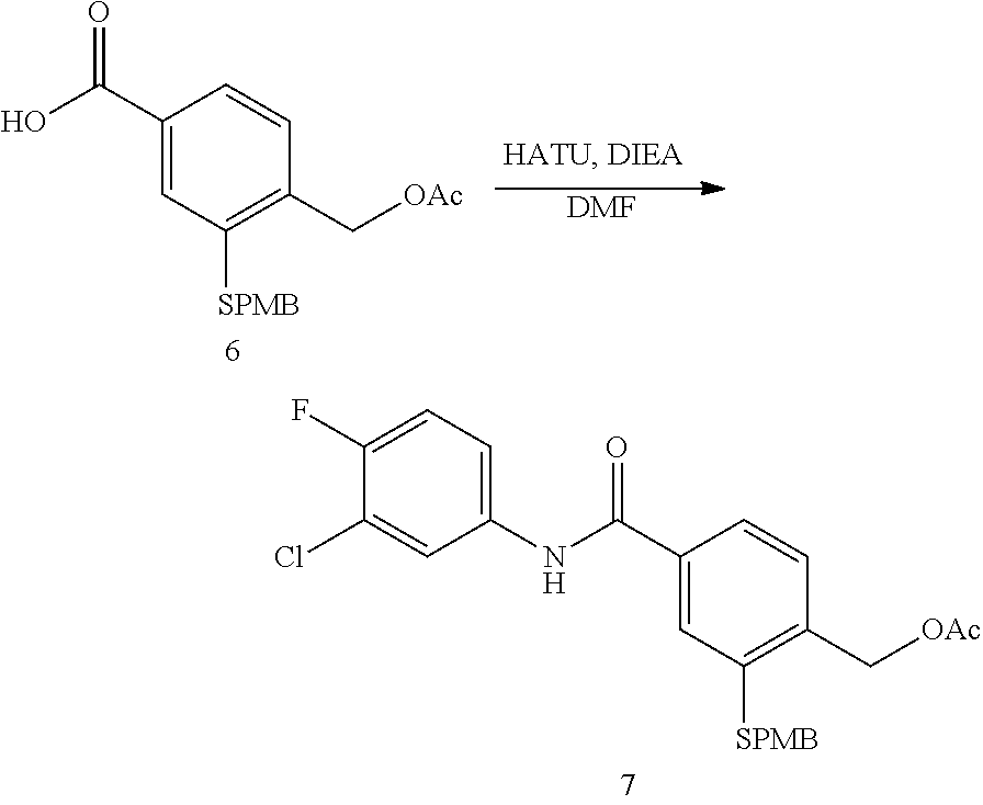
C1(C(O)=O)=CC([SPMB])=C(C[OAc])C=C1.[DMF].C1(C(NC2=CC=C(F)C(Cl)=C2)=O)=CC([SPMB])=C(C[OAc])C=C1
